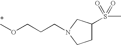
COCCCN1CC(S(C)(=O)=O)CC1
